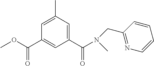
O(C(C1=CC(C(=O)N(CC2=NC=CC=C2)C)=CC(C)=C1)=O)C
